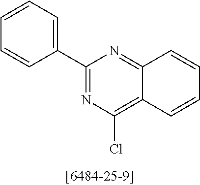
C1(C2=CC=CC=C2)=NC(Cl)=C2C(=N1)C=CC=C2
